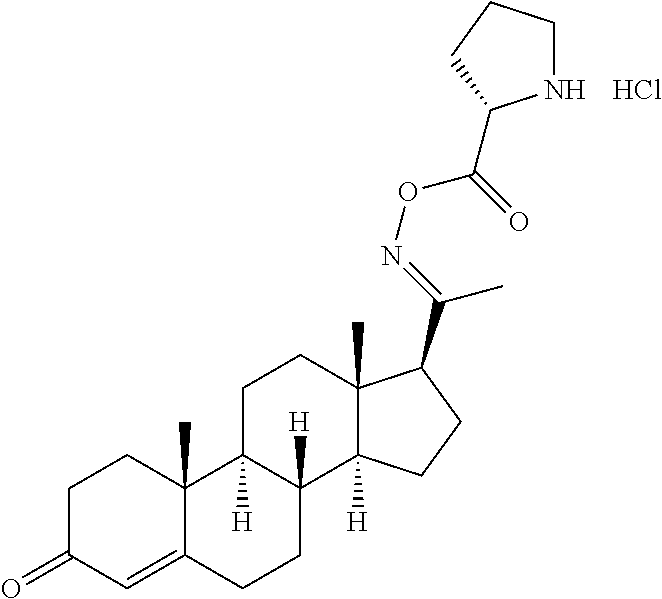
C1C(=O)C=C2C(C)(C1)C1([H])C([H])(CC2)C2([H])C(C)(CC1)C(C(=NOC(=O)C1NCCC1)C)CC2.Cl
